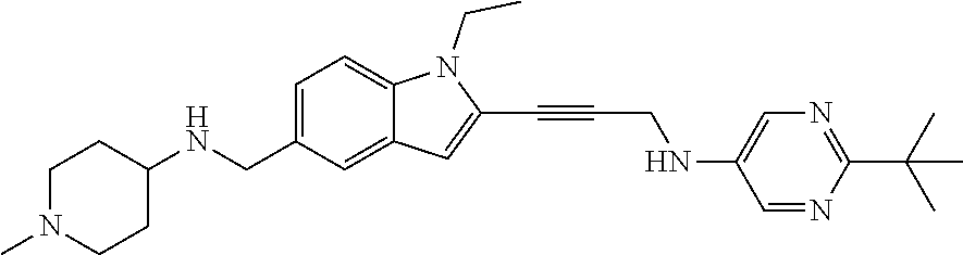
C(N1C2=CC=C(CNC3CCN(C)CC3)C=C2C=C1C#CCNC1=CN=C(C(C)(C)C)N=C1)C
